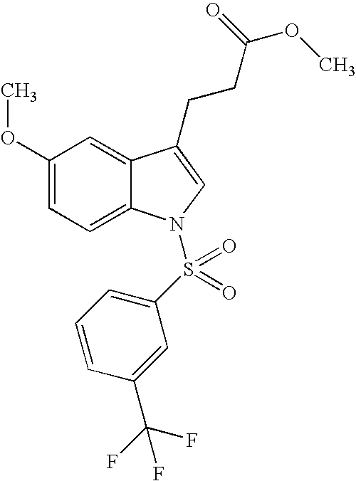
C1(OC)=CC=C2C(=C1)C(CCC(OC)=O)=CN2S(C1=CC=CC(C(F)(F)F)=C1)(=O)=O
